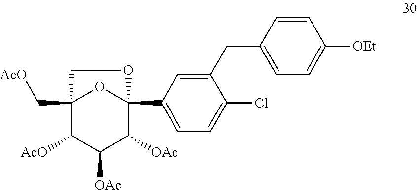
C1=CC(CC2=CC(C34C([OAc])C([OAc])C([AcO])C(C[AcO])(O3)CO4)=CC=C2Cl)=CC=C1[OEt]
